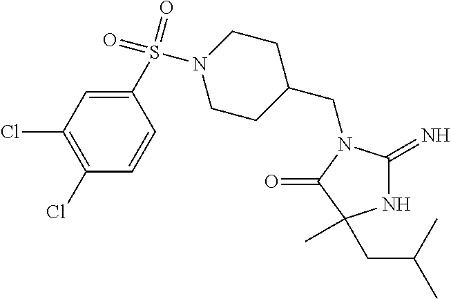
C1(CN2C(=N)NC(C)(CC(C)C)C2=O)CCN(S(=O)(=O)C2=CC(Cl)=C(Cl)C=C2)CC1
